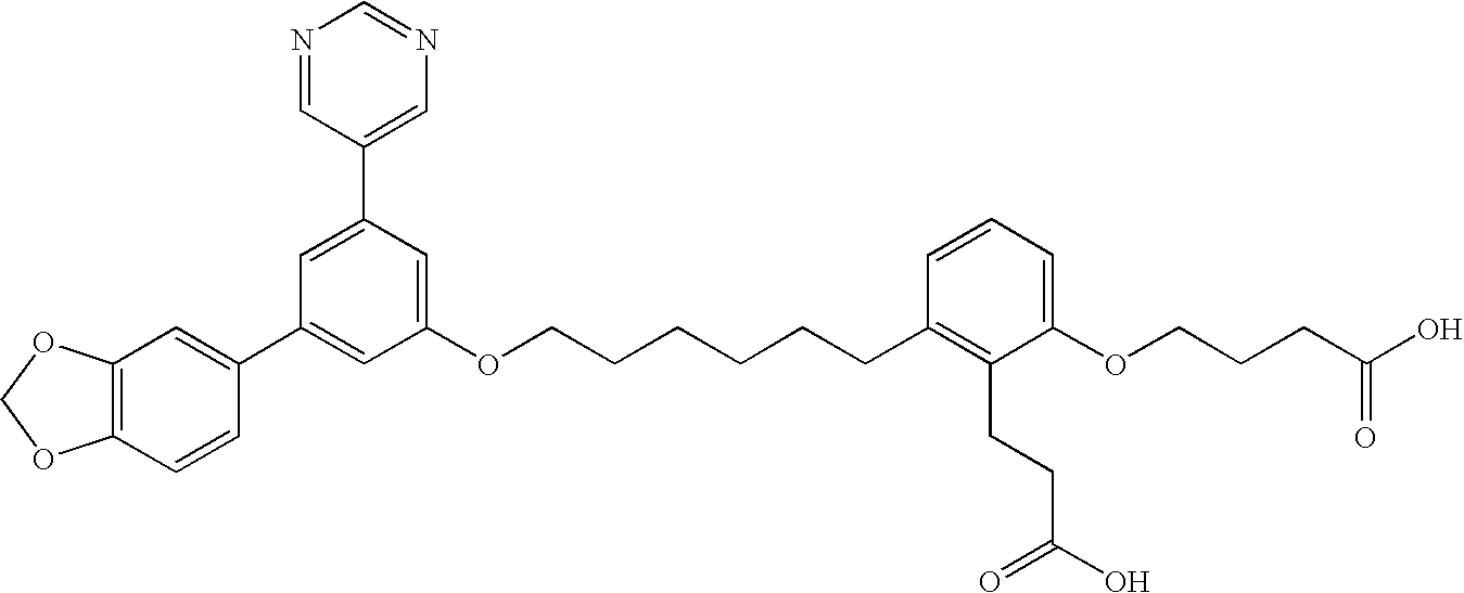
C1(C2=CC(C3=CC4=C(C=C3)OCO4)=CC(OCCCCCCC3=C(CCC(O)=O)C(OCCCC(O)=O)=CC=C3)=C2)=CN=CN=C1
